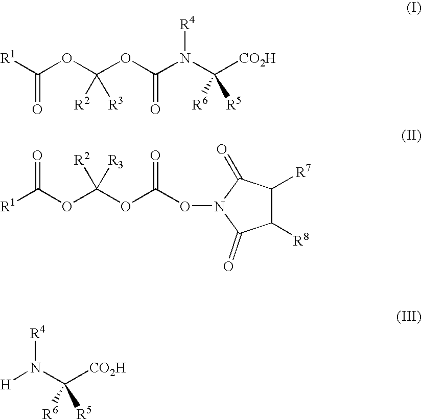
[R1]C(OC(OC(N(C([CO2H])([R5])[R6])[R4])=O)([R3])[R2])=O.[R1]C(OC(OC(ON1C(=O)C([R7])C([R8])C1=O)=O)([R3])[R2])=O.N(C([CO2H])([R5])[R6])([R4])[H]
